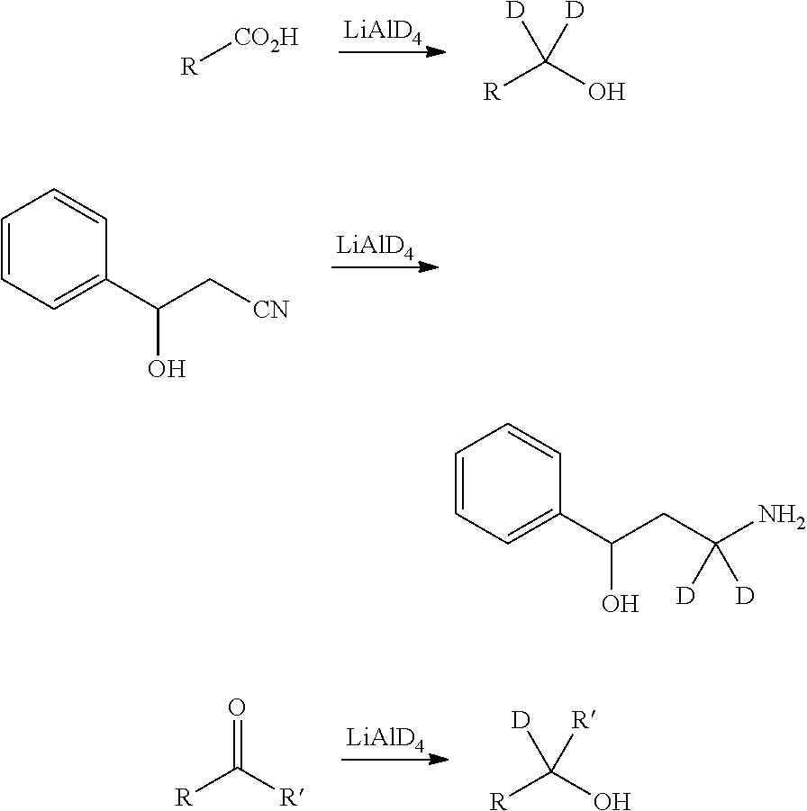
[R][CO2H].[LiAlD4].[R]C(O)([D])[D].C1=CC=C(C(C[CN])O)C=C1.[LiAlD4].[R]C([R])=O.[LiAlD4].[R]C(O)([R])[D].C1=CC=C(C(CC(N)([D])[D])O)C=C1
